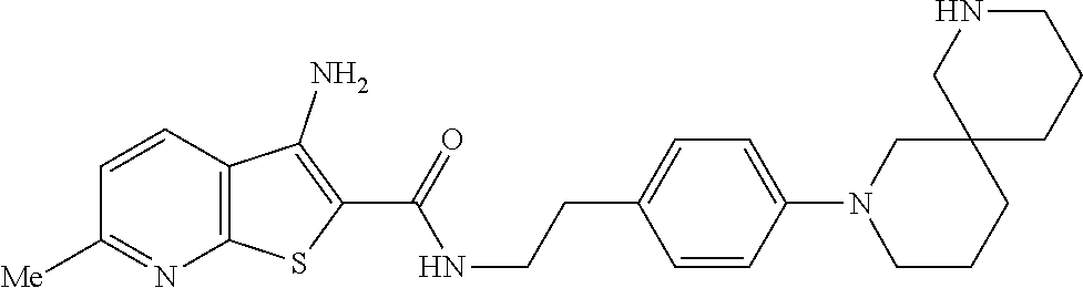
C1=CC2=C(N=C1[Me])SC(C(=O)NCCC1=CC=C(N3CCCC4(C3)CCCNC4)C=C1)=C2N
